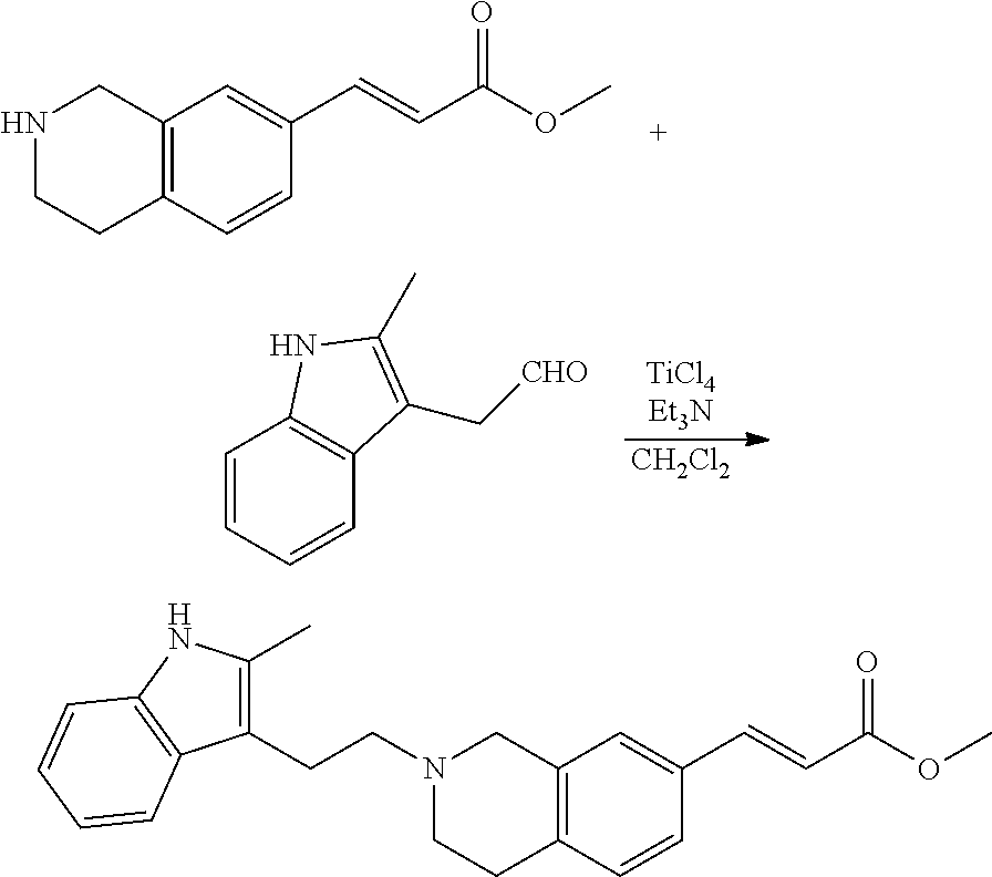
N1CCC2=C(C1)C=C(C=CC(OC)=O)C=C2.[CH2Cl2].C1=CC=CC2=C1NC(C)=C2C[CHO].N1(CCC2=C(C)NC3=C2C=CC=C3)CCC2=C(C1)C=C(C=CC(OC)=O)C=C2
